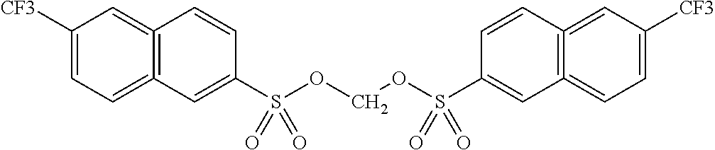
C12=C(=CC=C([CF3])C=1)C=C(S(OCOS(C1=CC3=C(=CC([CF3])=CC=3)C=C1)(=O)=O)(=O)=O)C=C2
